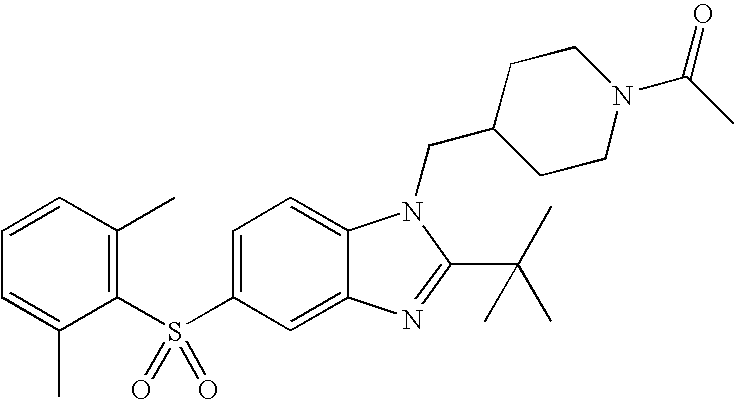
C1=C(S(C2=C(C)C=CC=C2C)(=O)=O)C=C2C(=C1)N(CC1CCN(C(=O)C)CC1)C(C(C)(C)C)=N2
